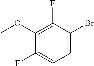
C1(OC)=C(F)C(Br)=CC=C1F
